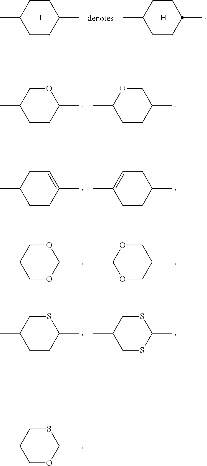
C1CC(C)OCC1C.C1CC(C)COC1C.C1CC(C)=CCC1C.C1CC(C)CC=C1C.C1OC(C)OCC1C.O1CC(C)COC1C.C1CC(C)SCC1C.C1SC(C)SCC1C.C1OC(C)SCC1C.C1CC(C)CCC1C.I.C1CC(C)CCC1C.[H]
